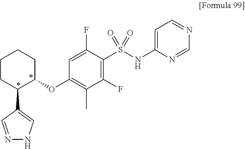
C1CC(C2=CNN=C2)C(OC2=C(C)C(F)=C(S(NC3=CC=NC=N3)(=O)=O)C(F)=C2)CC1
